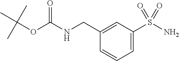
N(C(OC(C)(C)C)=O)CC1=CC(S(N)(=O)=O)=CC=C1
